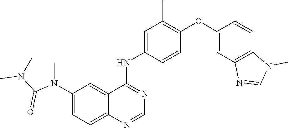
C1(N(C(N(C)C)=O)C)=CC=C2C(=C1)C(NC1=CC(C)=C(OC3=CC4=C(C=C3)N(C)C=N4)C=C1)=NC=N2
